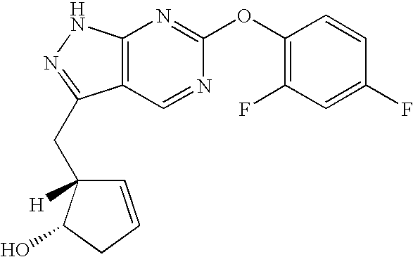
C12=C(NN=C1CC1([H])C=CCC1O)N=C(OC1=C(F)C=C(F)C=C1)N=C2
